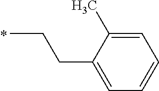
C(C)CC1=CC=CC=C1C
